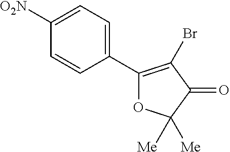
O1C([Me])([Me])C(=O)C(Br)=C1C1=CC=C([O2N])C=C1
